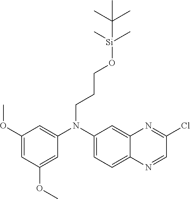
C1(OC)=CC(OC)=CC(N(C2=CC=C3C(=C2)N=C(Cl)C=N3)CCCO[Si](C)(C)C(C)(C)C)=C1
